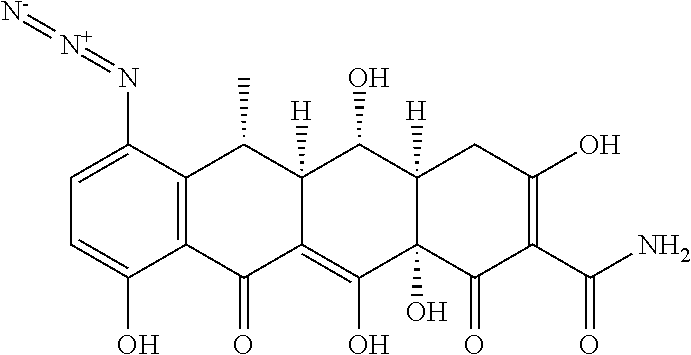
C1=C(N=[N+]=[N-])C2=C(C(O)=C1)C(=O)C1=C(O)C3(O)C([H])(C(O)C1([H])C2C)CC(O)=C(C(N)=O)C3=O
